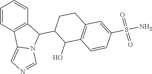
C1=CC2=C(C=C1)C(C1CCC3=C(C1O)C=CC(S(=O)(=O)N)=C3)N1C2=CN=C1
